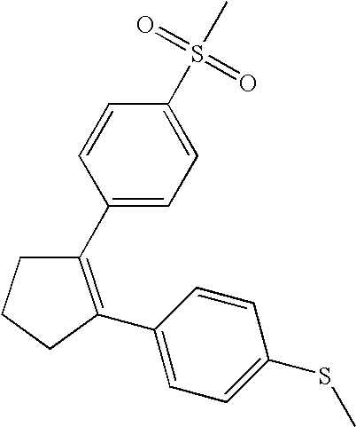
C1C(C2=CC=C(SC)C=C2)=C(C2=CC=C(S(C)(=O)=O)C=C2)CC1
